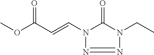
COC(C=CN1N=NN(CC)C1=O)=O
